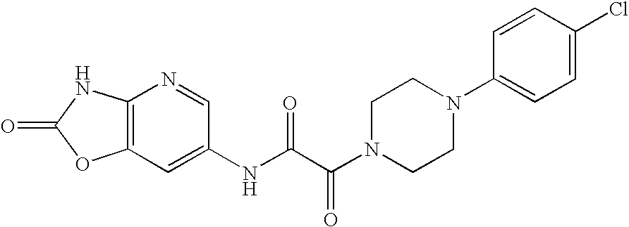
C12=C(N=CC(NC(C(N3CCN(C4=CC=C(Cl)C=C4)CC3)=O)=O)=C1)NC(=O)O2
